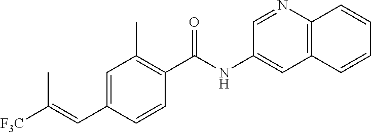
C1=CC(C(NC2=CC3=C(N=C2)C=CC=C3)=O)=C(C)C=C1C=C([F3C])C
